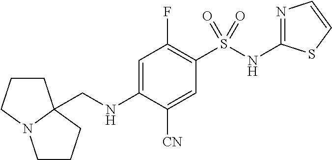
N1=C(NS(C2=C(F)C=C(NCC34CCCN3CCC4)C([CN])=C2)(=O)=O)SC=C1
